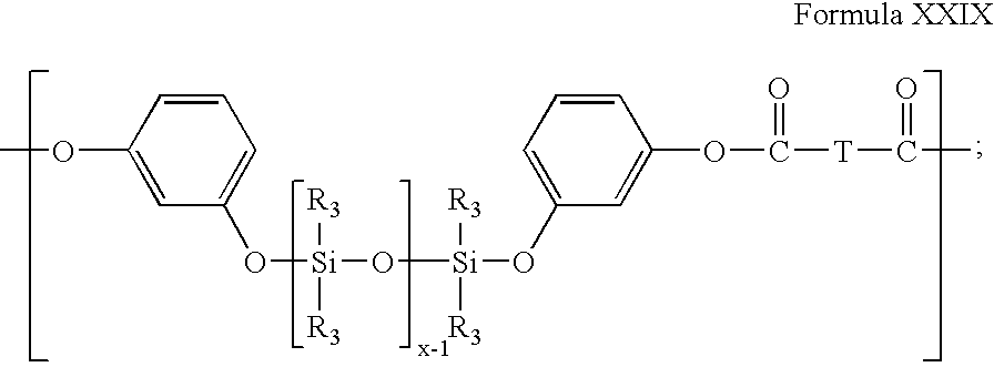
[Si](O[Si](OC1=CC=CC(OC([T]C(C)=O)=O)=C1)([R3])[R3])([R3])([R3])OC1=CC=CC(OC)=C1
